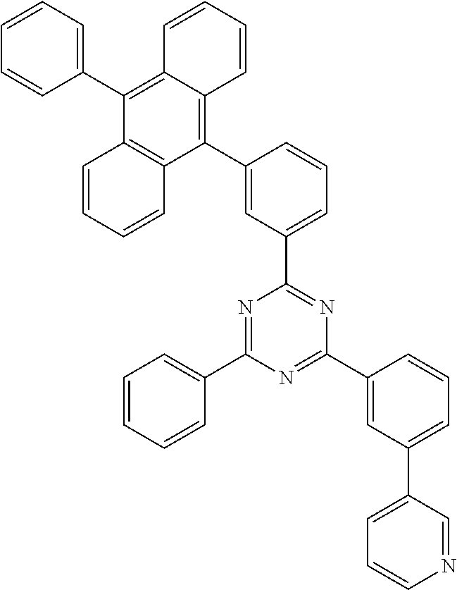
C1(C2=CC(C3=NC(C4=CC(C5=CC=CN=C5)=CC=C4)=NC(C4=CC=CC=C4)=N3)=CC=C2)=C2C(=C(C3=CC=CC=C3)C3=C1C=CC=C3)C=CC=C2
